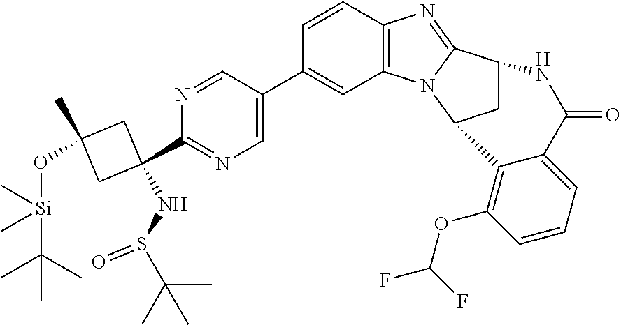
N1=CC(C2=CC3=C(C=C2)N=C2N3C3CC2NC(=O)C2=CC=CC(OC(F)F)=C32)=CN=C1C1(NS(C(C)(C)C)=O)CC(C)(O[Si](C(C)(C)C)(C)C)C1
